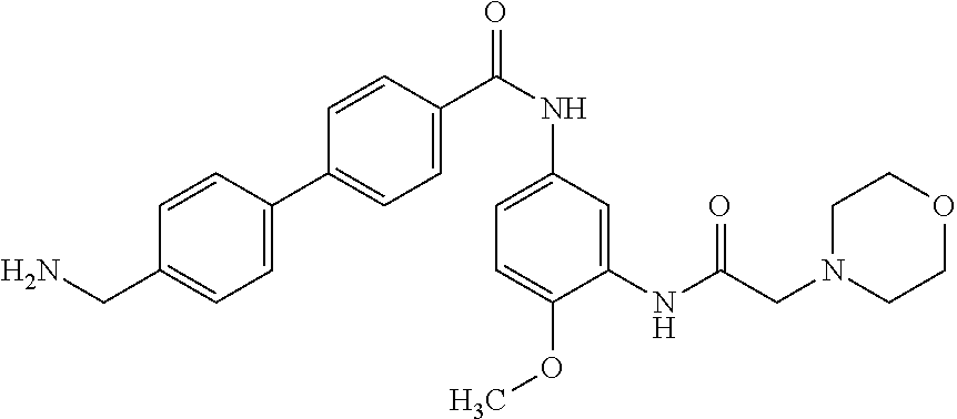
C1=C(C2=CC=C(C(NC3=CC=C(OC)C(NC(CN4CCOCC4)=O)=C3)=O)C=C2)C=CC(CN)=C1
